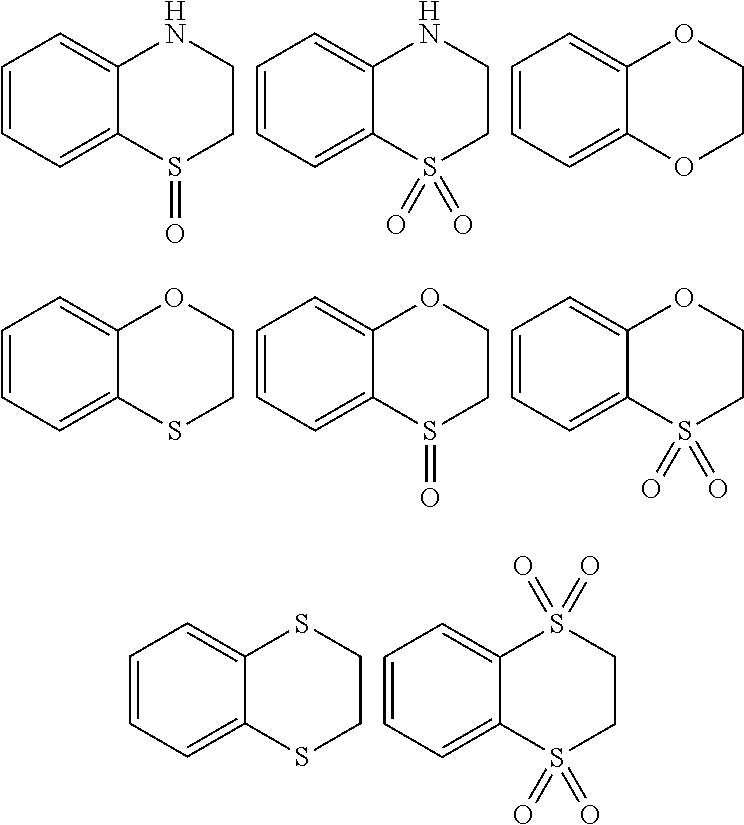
C1=CC=C2C(=C1)NCCS2=O.C1=CC=C2C(=C1)NCCS2(=O)=O.C1=CC=C2C(=C1)OCCO2.C1=CC=C2C(=C1)OCCS2=O.C1=CC=C2C(=C1)OCCS2(=O)=O.C1=CC=C2C(=C1)OCCS2.C1=CC=C2C(=C1)SCCS2.C1=CC=C2C(=C1)S(=O)(=O)CCS2(=O)=O
